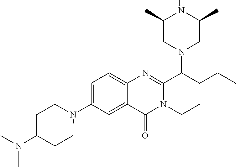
C1=C(N2CCC(N(C)C)CC2)C=C2C(=C1)N=C(C(CCC)N1CC(C)NC(C)C1)N(CC)C2=O
